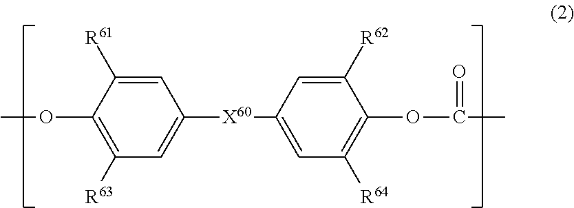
C1=C([R61])C(OC)=C([R63])C=C1[X60]C1=CC([R64])=C(OC(=O)C)C([R62])=C1
